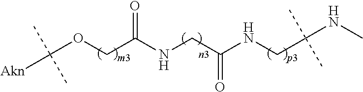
C(OCC(NCC(NCC(NC)(C)C)=O)=O)([Akn])(C)C
